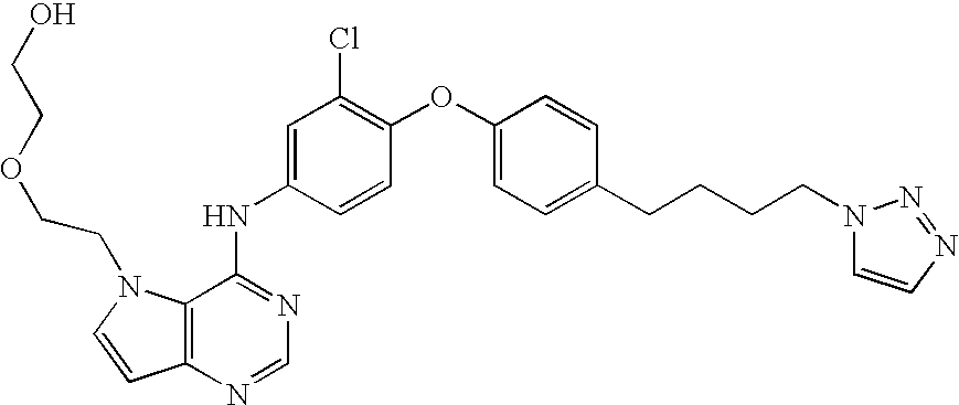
C1=C(NC2=NC=NC3=C2N(CCOCCO)C=C3)C=CC(OC2=CC=C(CCCCN3C=CN=N3)C=C2)=C1Cl
